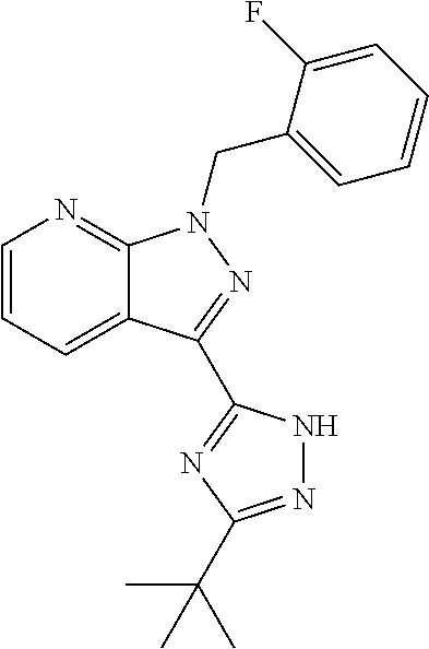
C12=CC=CN=C1N(CC1=CC=CC=C1F)N=C2C1=NC(C(C)(C)C)=NN1
